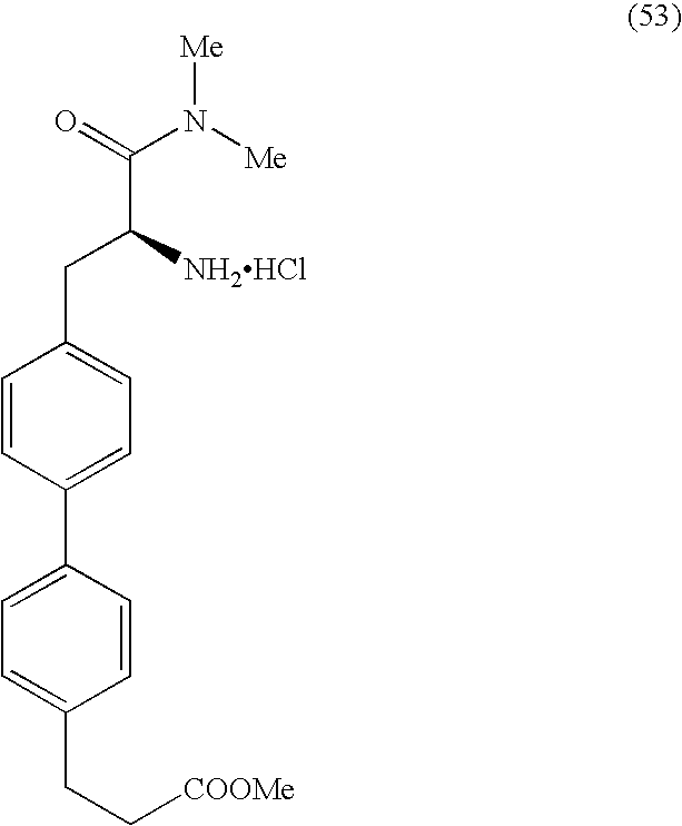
C1=CC(C2=CC=C(CC[COOMe])C=C2)=CC=C1CC(C(N([Me])[Me])=O)[NH2HCl]
